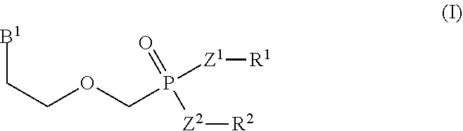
[B1]CCOCP([Z1][R1])([Z2][R2])=O
